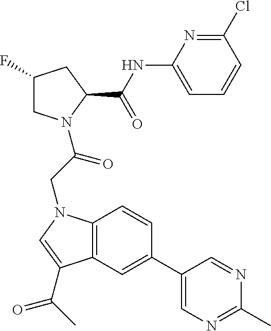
C1(F)CN(C(CN2C3=C(C=C(C4=CN=C(C)N=C4)C=C3)C(C(C)=O)=C2)=O)C(C(NC2=CC=CC(Cl)=N2)=O)C1
